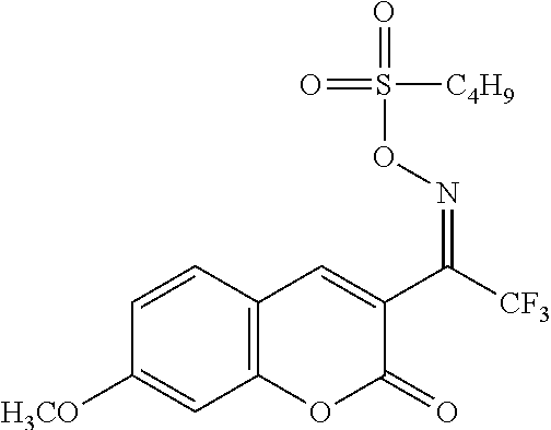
C1=CC2=C(C=C1[H3CO])OC(=O)C(C(=NOS(=O)([C4H9])=O)[CF3])=C2
